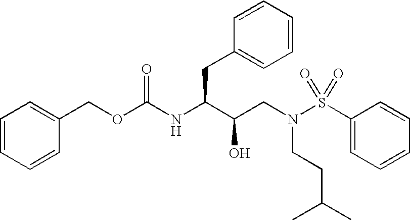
C1(COC(NC(C(CN(S(=O)(=O)C2=CC=CC=C2)CCC(C)C)O)CC2=CC=CC=C2)=O)=CC=CC=C1
